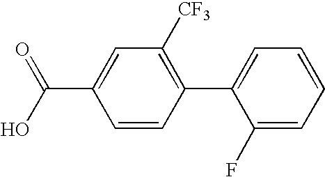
C1=CC(C(=O)O)=CC([CF3])=C1C1=CC=CC=C1F
